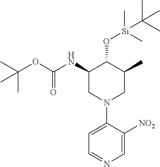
C(C)(OC(=O)NC1CN(C2=CC=NC=C2[NO2])CC(C)C1O[Si](C)(C)C(C)(C)C)(C)C
